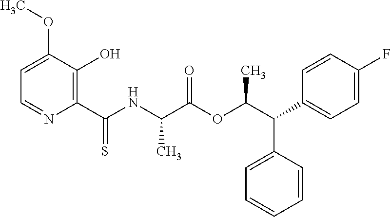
C1=C(OC)C(O)=C(C(NC(C(OC(C(C2=CC=C(F)C=C2)C2=CC=CC=C2)C)=O)C)=S)N=C1
